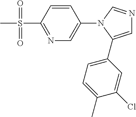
N1=C(S(C)(=O)=O)C=CC(N2C(C3=CC=C(C)C(Cl)=C3)=CN=C2)=C1
